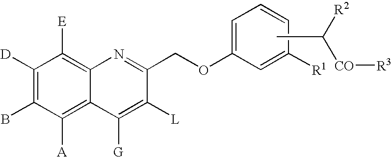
C1([D])=C(B)C([A])=C2C(=C1[E])N=C(COC1=CC=CC([R1])=C1)C([L])=C2[G].CC([R2])[CO][R3]
